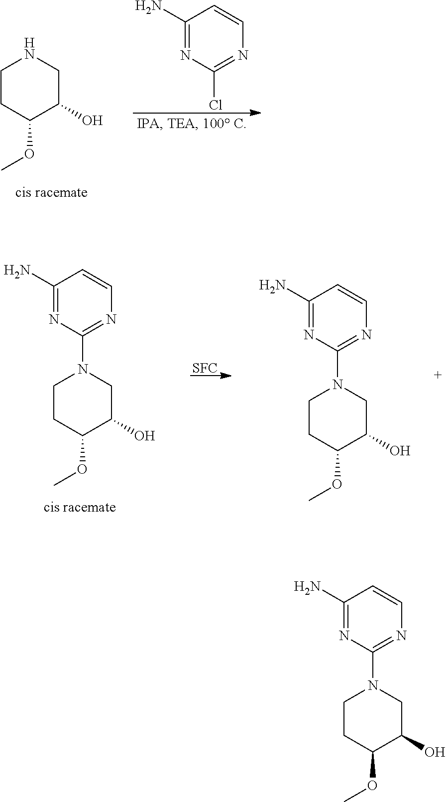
C1CC(OC)C(O)CN1C1=NC=CC(N)=N1.C1(N)=NC(Cl)=NC=C1.C1CC(OC)C(O)CN1.C1CC(OC)C(O)CN1C1=NC=CC(N)=N1.C1CC(OC)C(O)CN1C1=NC=CC(N)=N1.[SFC]
